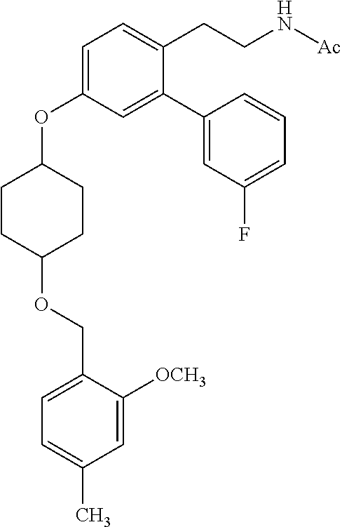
C1=C(OC2CCC(OCC3=CC=C(C)C=C3[OCH3])CC2)C=C(C2=CC(F)=CC=C2)C(CCN[Ac])=C1
